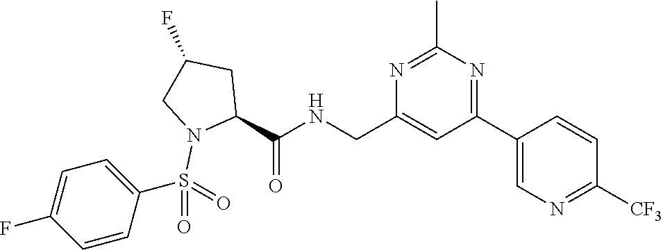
N1=C(C2=CN=C([CF3])C=C2)C=C(CNC(=O)C2N(S(C3=CC=C(F)C=C3)(=O)=O)CC(F)C2)N=C1C
